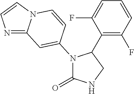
C1(C2CNC(=O)N2C2=CC3=NC=CN3C=C2)=C(F)C=CC=C1F
